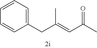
C(C(=CC(C)=O)C)C1=CC=CC=C1
